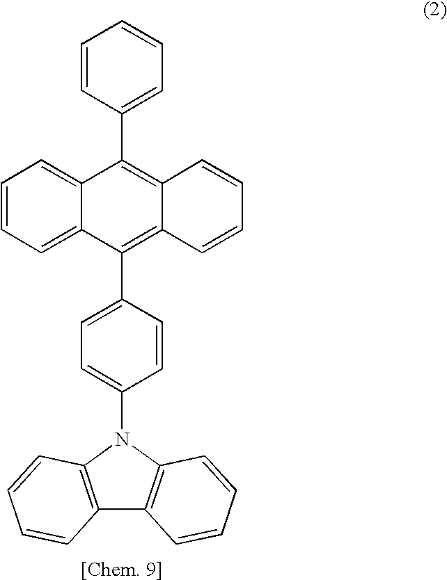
C1=CC(C2=C3C(=C(C4=CC=C(N5C6=C(C7=C5C=CC=C7)C=CC=C6)C=C4)C4=CC=CC=C24)C=CC=C3)=CC=C1
